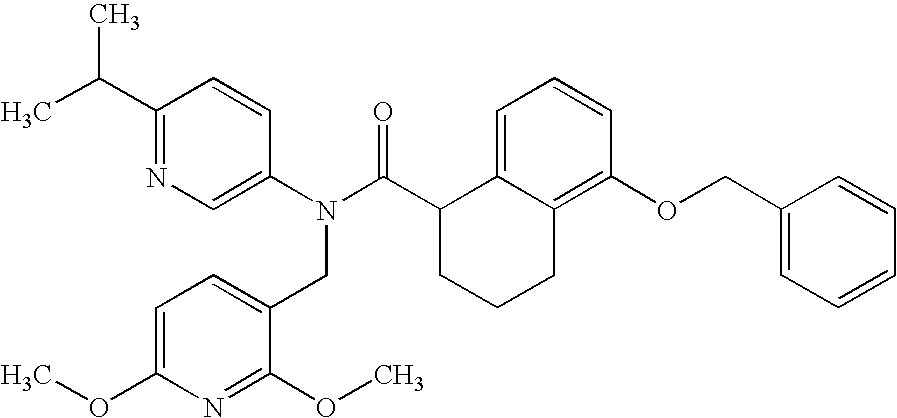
C1=C2C(=C(OCC3=CC=CC=C3)C=C1)CCCC2C(N(C1=CN=C(C(C)C)C=C1)CC1=CC=C(OC)N=C1OC)=O
